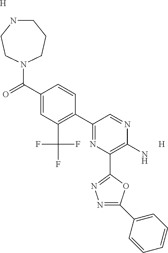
[H].[H].C1NCCN(C(C2=CC(C(F)(F)F)=C(C3=NC(C4=NN=C(C5=CC=CC=C5)O4)=C(N)N=C3)C=C2)=O)CC1
